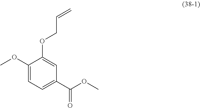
C1(OC)=CC=C(C(OC)=O)C=C1OCC=C
